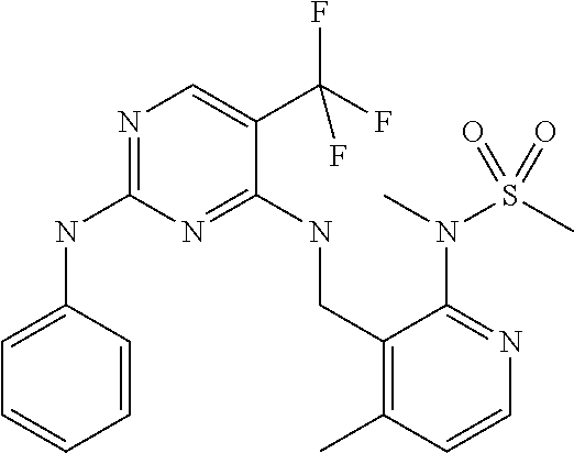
C1=C(NC2=NC=C(C(F)(F)F)C(NCC3=C(C)C=CN=C3N(C)S(C)(=O)=O)=N2)C=CC=C1
